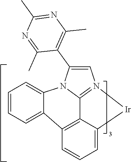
C1=CC=C2C3=C4C5=N(C=C(C6=C(C)N=C(C)N=C6C)N5C2=C1)[Ir]C4=CC=C3
